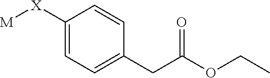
C1=C([X][M])C=CC(CC(OCC)=O)=C1
